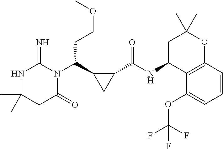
CC1(C)NC(=N)N(C(C2CC2C(NC2C3=C(OC(C)(C)C2)C=CC=C3OC(F)(F)F)=O)CCOC)C(=O)C1
